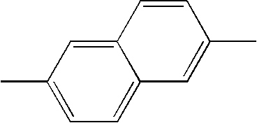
C1=C2C(=CC(C)=C1)C=CC(C)=C2
